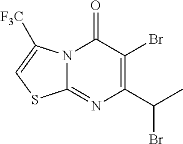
N12C(=NC(C(C)Br)=C(Br)C1=O)SC=C2[F3C]
